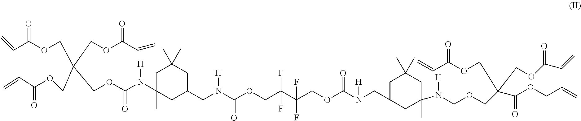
C=CC(OCC(COC(N(C1(C)CC(CN([H])C(=O)OCC(C(COC(=O)N(CC2CC(N(COCC(C(=O)OCC=C)(COC(C=C)=O)COC(C=C)=O)[H])(C)CC(C)(C)C2)[H])(F)F)(F)F)CC(C)(C)C1)[H])=O)(COC(C=C)=O)COC(C=C)=O)=O
